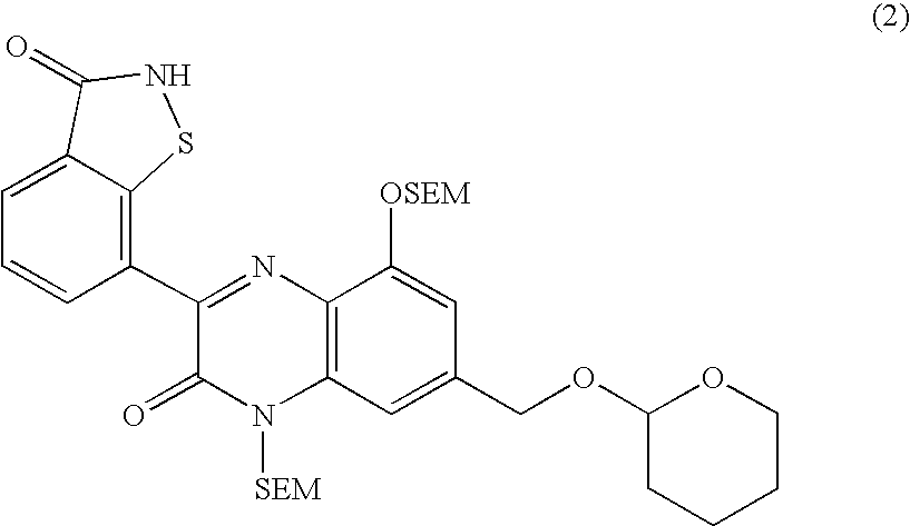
C1=C2C(=C(C3=NC4=C(N([SEM])C3=O)C=C(COC3OCCCC3)C=C4[OSEM])C=C1)SNC2=O
